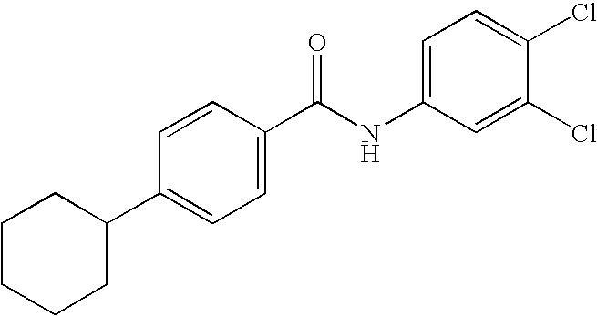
C1=C(NC(C2=CC=C(C3CCCCC3)C=C2)=O)C=C(Cl)C(Cl)=C1
